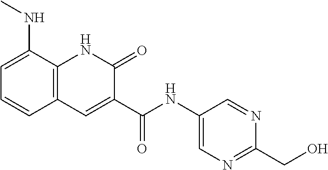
C1=C(NC)C2=C(C=C1)C=C(C(NC1=CN=C(CO)N=C1)=O)C(=O)N2
